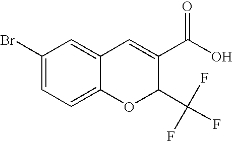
C1(Br)=CC=C2C(=C1)C=C(C(O)=O)C(C(F)(F)F)O2
